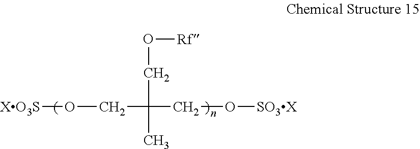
[XO3S]OCC(CO[Rf])(C)CO[SO3X]
